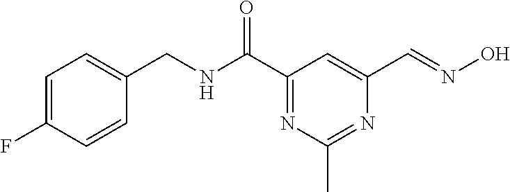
C1=C(F)C=CC(CNC(C2=NC(C)=NC(C=NO)=C2)=O)=C1
